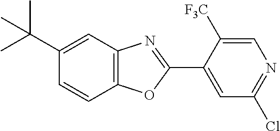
C1(C(C)(C)C)=CC2=C(C=C1)OC(C1=CC(Cl)=NC=C1[F3C])=N2
